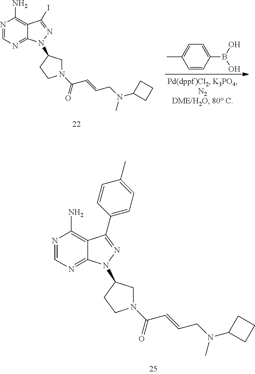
C1=C(C)C=CC(B(O)O)=C1.N1=CN=C2C(=C1N)C(I)=NN2C1CN(C(C=CCN(C)C2CCC2)=O)CC1.N1=CN=C2C(=C1N)C(C1=CC=C(C)C=C1)=NN2C1CN(C(C=CCN(C2CCC2)C)=O)CC1
